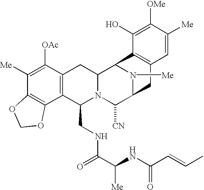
C1([Me])=C([OAc])C2=C(C3=C1OCO3)C(CNC(=O)C([Me])NC(C=CC)=O)N1C(C2)C2N([Me])C(C1[CN])CC1=C2C(O)=C([OMe])C([Me])=C1
